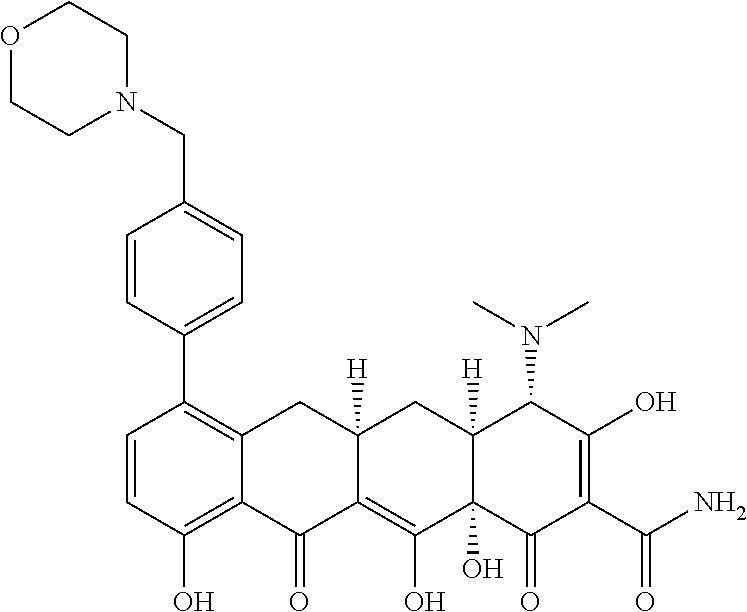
C1=CC(O)=C2C(=C1C1=CC=C(CN3CCOCC3)C=C1)CC1([H])C(=C(O)C3(O)C([H])(C1)C(N(C)C)C(O)=C(C(N)=O)C3=O)C2=O
